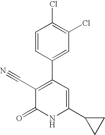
C1=CC(C2=C(C#N)C(=O)NC(C3CC3)=C2)=CC(Cl)=C1Cl
